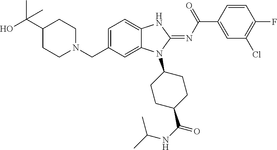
C1=C(CN2CCC(C(O)(C)C)CC2)C=C2C(=C1)NC(=NC(C1=CC(Cl)=C(F)C=C1)=O)N2C1CCC(C(NC(C)C)=O)CC1
